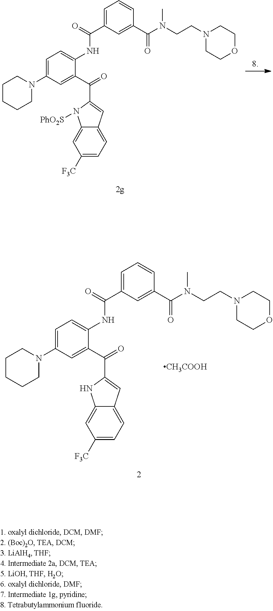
C1CCCN(C2=CC=C(NC(C3=CC=CC(C(N(CCN4CCOCC4)C)=O)=C3)=O)C(C(=O)C3=CC4=CC=C([F3C])C=C4N3)=C2)C1.[CH3COOH].C1CCCN(C2=CC=C(NC(C3=CC=CC(C(N(CCN4CCOCC4)C)=O)=C3)=O)C(C(=O)C3=CC4=CC=C([F3C])C=C4N3[PhO2S])=C2)C1
